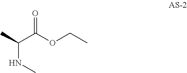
C(C(OCC)=O)(NC)C
